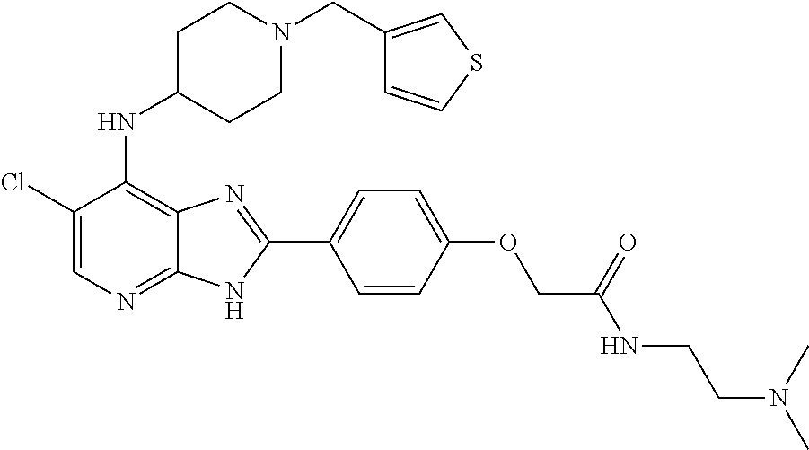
C1(Cl)=CN=C2C(=C1NC1CCN(CC3=CSC=C3)CC1)N=C(C1=CC=C(OCC(NCCN(C)C)=O)C=C1)N2
